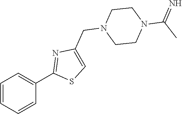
C1=CC=CC(C2=NC(CN3CCN(C(C)=N)CC3)=CS2)=C1
